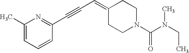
C1(C)=CC=CC(C#CC=C2CCN(C(N(CC)C)=O)CC2)=N1
